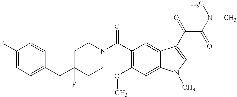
C1(F)=CC=C(CC2(F)CCN(C(C3=C(OC)C=C4C(=C3)C(C(C(=O)N(C)C)=O)=CN4C)=O)CC2)C=C1
